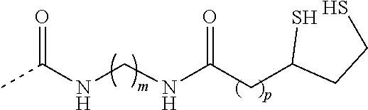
CC(NCNC(CC(CCS)S)=O)=O
